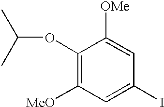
C1(OC(C)C)=C([MeO])C=C(I)C=C1[OMe]
